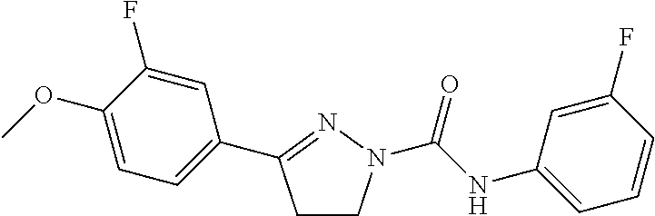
C1CN(C(NC2=CC=CC(F)=C2)=O)N=C1C1=CC=C(OC)C(F)=C1
